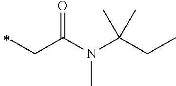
C(C)C(=O)N(C(CC)(C)C)C
